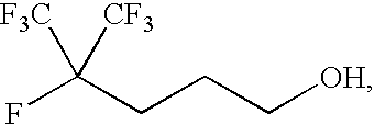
FC(CCC[OH])([F3C])[CF3]
